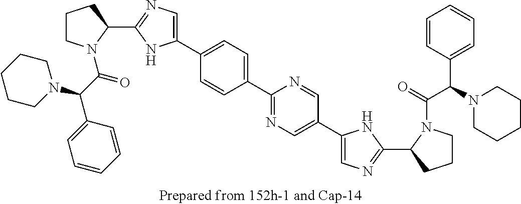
C1CN(C(C(N2CCCCC2)C2=CC=CC=C2)=O)C(C2=NC=C(C3=CC=C(C4=NC=C(C5=CN=C(C6CCCN6C(=O)C(C6=CC=CC=C6)N6CCCCC6)N5)C=N4)C=C3)N2)C1
